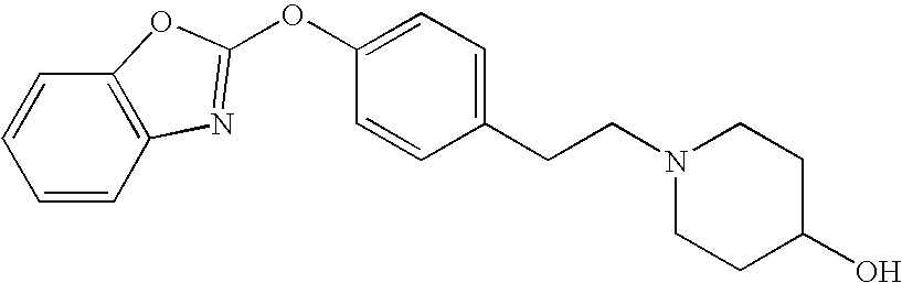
C1=CC2=C(C=C1)OC(OC1=CC=C(CCN3CCC(O)CC3)C=C1)=N2
